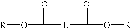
O([R])C([L]C(=O)O[R])=O
